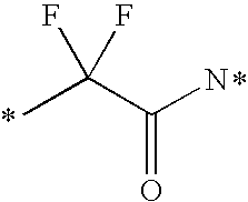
CC(C(N)=O)(F)F
